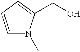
C1=CC=C(CO)N1C
